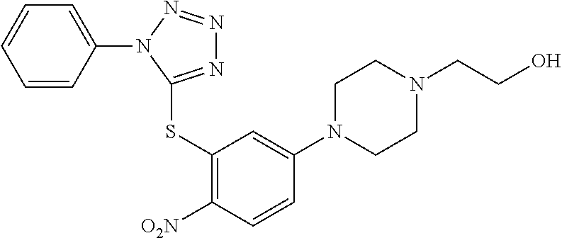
C1N(C2=CC(SC3=NN=NN3C3=CC=CC=C3)=C([O2N])C=C2)CCN(CCO)C1
